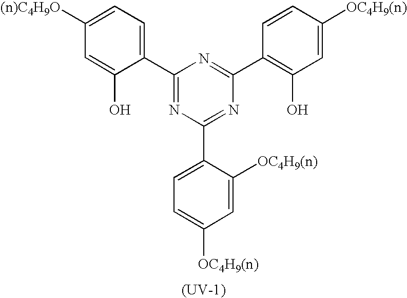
C1=C([(n)C4H9O])C=C(O)C(C2=NC(C3=CC=C([OC4H9(n)])C=C3[OC4H9(n)])=NC(C3=C(O)C=C([OC4H9(n)])C=C3)=N2)=C1.[(UV-1)]
